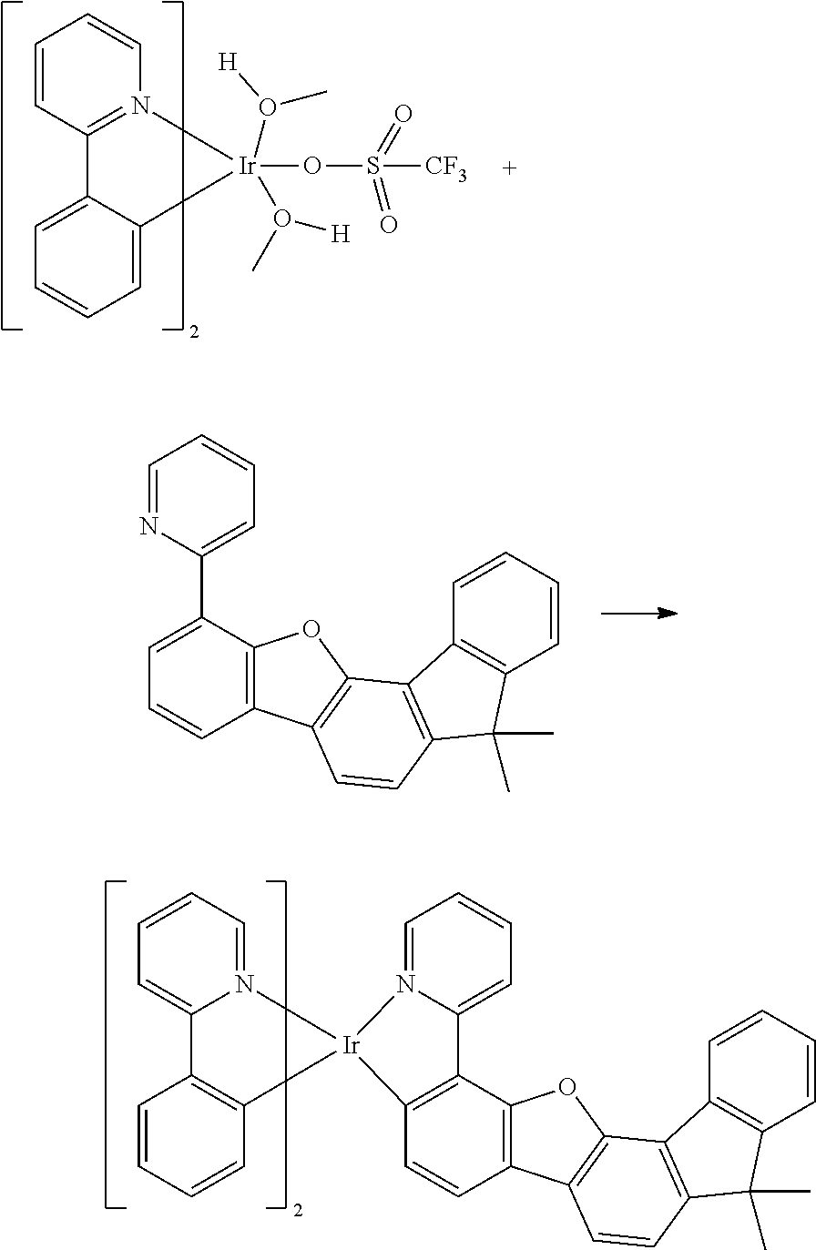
C1=C2N(=CC=C1)[Ir]1(C3=C2C=CC=C3)N2=CC=CC=C2C2=C1C=CC1=C2OC2=C1C=CC1=C2C2=C(C1(C)C)C=CC=C2.C1=CC=CN2=C1C1=CC=CC=C1[Ir]2(O(C)[H])(O(C)[H])OS(=O)(=O)[CF3].C1=C(C2=CC=CC3=C2OC2=C3C=CC3=C2C2=C(C3(C)C)C=CC=C2)N=CC=C1
